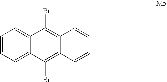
C1=CC=C2C(=C1)C(Br)=C1C(=C2Br)C=CC=C1
